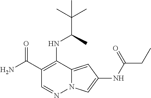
C1(C(=O)N)=C(NC(C)C(C)(C)C)C2=CC(NC(CC)=O)=CN2N=C1
